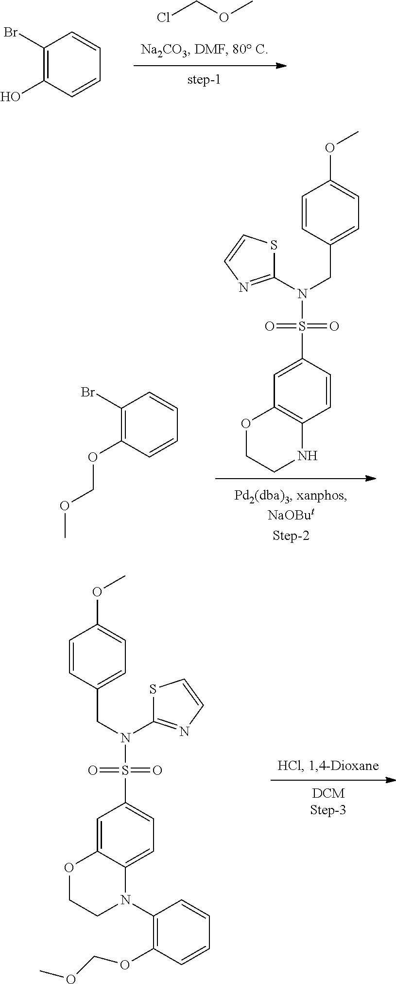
C1(Br)=C(O)C=CC=C1.ClCOC.C1(Br)=C(OCOC)C=CC=C1.C1=CC(CN(C2=NC=CS2)S(=O)(=O)C2=CC3=C(C=C2)NCCO3)=CC=C1OC.O(C1=CC=C(CN(C2=NC=CS2)S(=O)(=O)C2=CC=C3C(=C2)OCCN3C2=C(OCOC)C=CC=C2)C=C1)C
